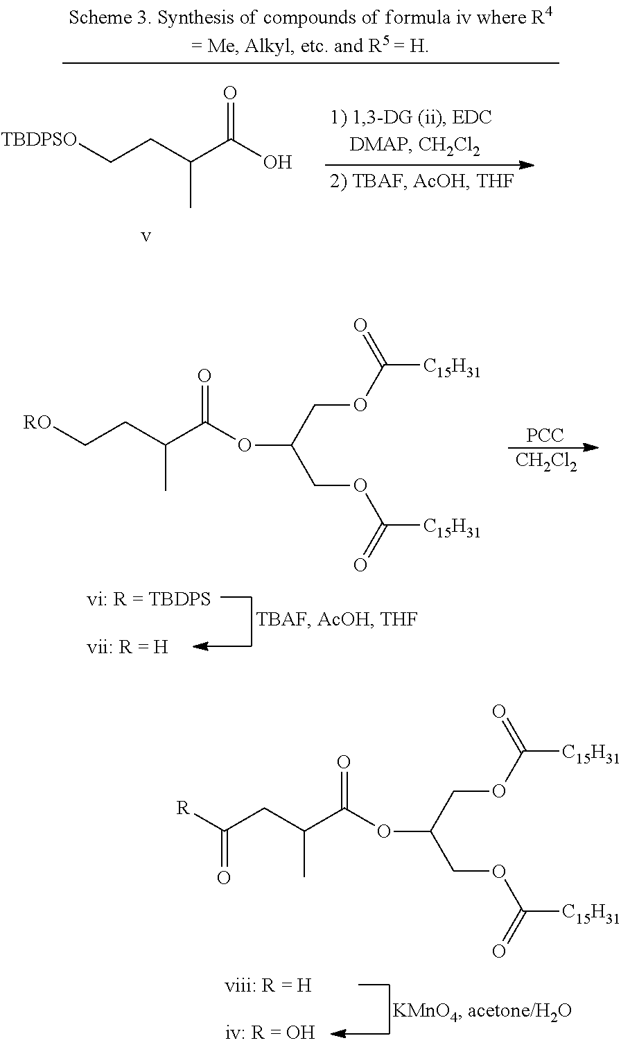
[R]C(CC(C(=O)OC(COC([C15H31])=O)COC([C15H31])=O)C)=O.[TBDPSO]CCC(C(O)=O)C.[PCC].[CH2Cl2].[RO]CCC(C(=O)OC(COC([C15H31])=O)COC([C15H31])=O)C
